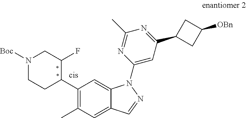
N1([Boc])CCC(C2=C(C)C=C3C(=C2)N(C2=CC(C4CC([OBn])C4)=NC(C)=N2)N=C3)C(F)C1
